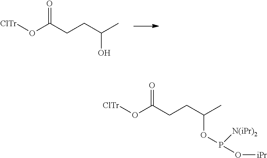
O=C(CCC(C)O)O[ClTr].O=C(CCC(C)OP(O[iPr])[N(iPr)2])O[ClTr]
